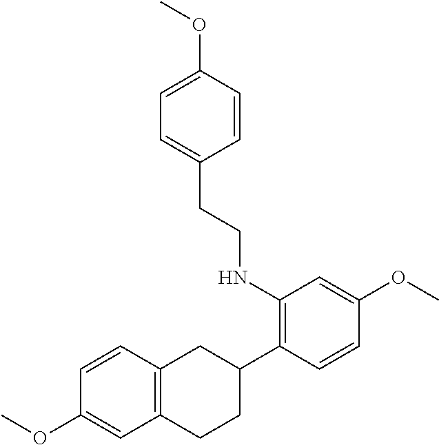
C1(NCCC2=CC=C(OC)C=C2)=C(C2CC3=C(CC2)C=C(OC)C=C3)C=CC(OC)=C1
